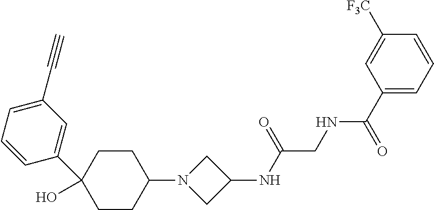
C1(C(=O)NCC(NC2CN(C3CCC(C4=CC(C#C)=CC=C4)(O)CC3)C2)=O)=CC=CC([F3C])=C1
